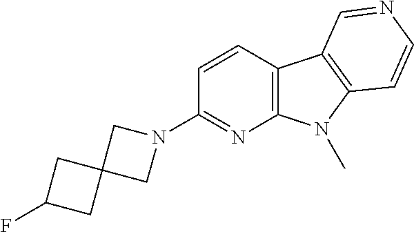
N1(C2=NC3=C(C=C2)C2=C(N3C)C=CN=C2)CC2(C1)CC(F)C2
